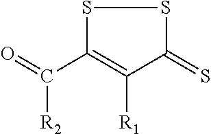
S1C(C([R2])=O)=C([R1])C(=S)S1
